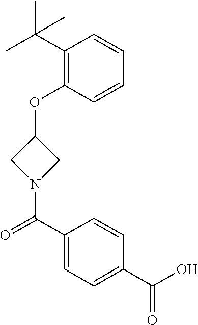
C1(OC2CN(C(C3=CC=C(C(=O)O)C=C3)=O)C2)=C(C(C)(C)C)C=CC=C1
